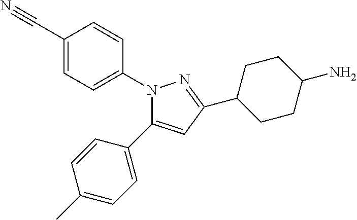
N1(C2=CC=C(C#N)C=C2)C(C2=CC=C(C)C=C2)=CC(C2CCC(N)CC2)=N1
